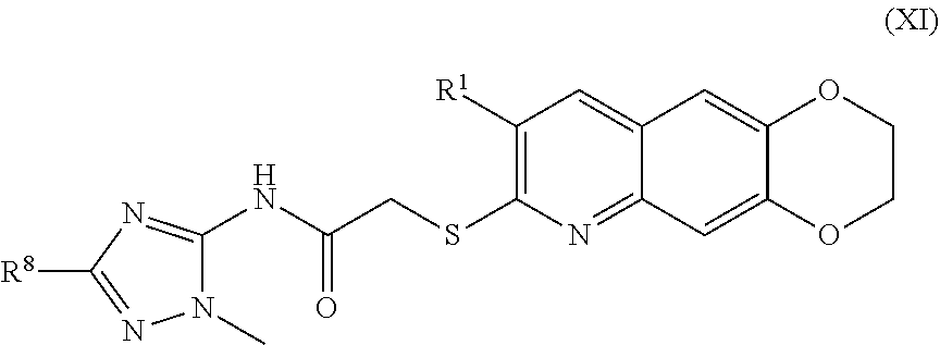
C1([R1])=C(SCC(NC2=NC([R8])=NN2C)=O)N=C2C(=C1)C=C1C(=C2)OCCO1
